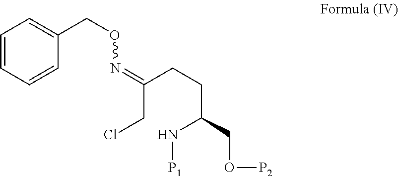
C1=CC=CC(CON=C(CCl)CCC(N[P1])CO[P2])=C1
